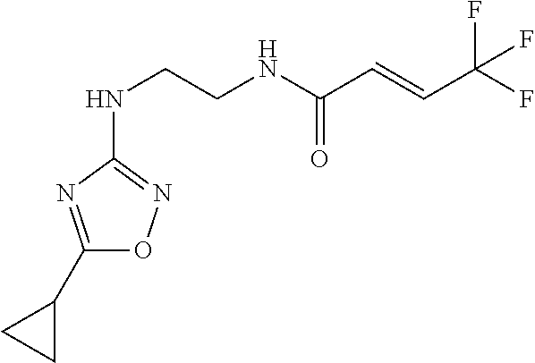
C1(C2CC2)=NC(NCCNC(C=CC(F)(F)F)=O)=NO1
